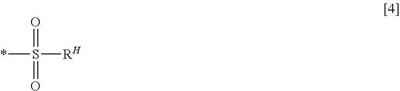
*S(=O)(=O)[RH]
